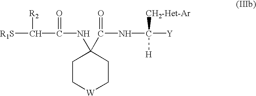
[R1S]C([R2])C(=O)NC1(C(NC([Y])([H])[CH2-Het-Ar])=O)CC[W]CC1
